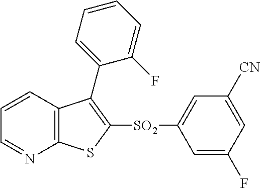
C1=CC2=C(N=C1)SC([SO2]C1=CC([CN])=CC(F)=C1)=C2C1=CC=CC=C1F
